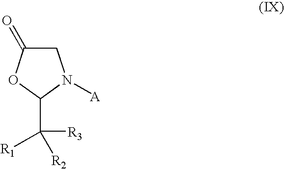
C1C(=O)OC(C([R1])([R2])[R3])N1[A]
